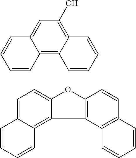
C1=C2C(=C3C(=C1O)C=CC=C3)C=CC=C2.C1=C2C(=C3C(=C1)OC1=C3C3=C(C=C1)C=CC=C3)C=CC=C2
